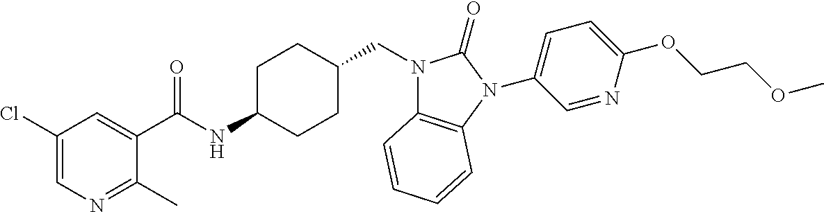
C1(Cl)=CN=C(C)C(C(NC2CCC(CN3C4=C(N(C5=CC=C(OCCOC)N=C5)C3=O)C=CC=C4)CC2)=O)=C1
